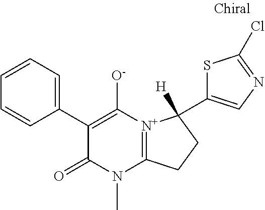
C1=CC(C2=C([O-])[N+]3=C(N(C)C2=O)CCC3(C2=CN=C(Cl)S2)[H])=CC=C1
